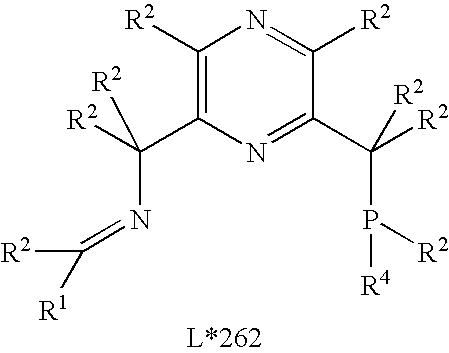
C1([R2])=C(C([R2])(N=C([R2])[R1])[R2])N=C(C([R2])(P([R2])[R4])[R2])C([R2])=N1
